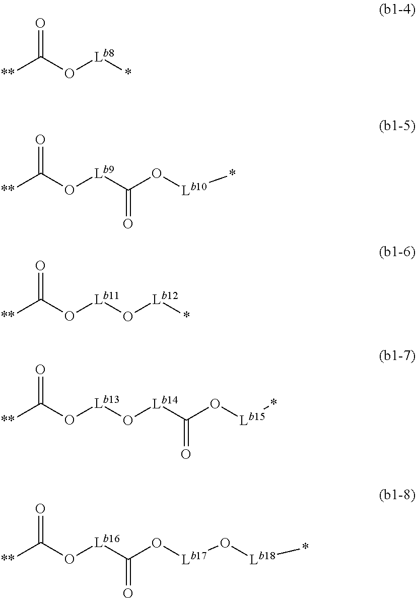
O=C(O[Lb8]*)[**].O=C(O[Lb9]C(=O)O[Lb10]*)[**].O=C(O[Lb11]O[Lb12]*)[**].O=C(O[Lb13]O[Lb14]C(O[Lb15]*)=O)[**].O=C(O[Lb16]C(=O)O[Lb17]O[Lb18]*)[**]
